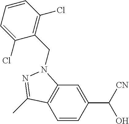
C1=CC(C([CN])O)=CC2=C1C(C)=NN2CC1=C(Cl)C=CC=C1Cl
